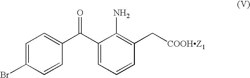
C1=C(Br)C=CC(C(C2=CC=CC(C[COOHZ1])=C2N)=O)=C1
